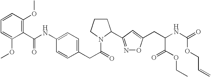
C1(C(NC2=CC=C(CC(=O)N3CCCC3C3=NOC(CC(NC(=O)OCC=C)C(=O)OCC)=C3)C=C2)=O)=C(OC)C=CC=C1OC
